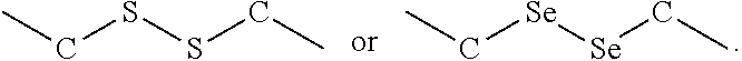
CCSSCC.CC[Se][Se]CC
